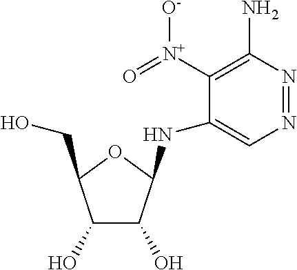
N1=NC(N)=C([N+](=O)[O-])C(NC2C(O)C(O)C(CO)O2)=C1
